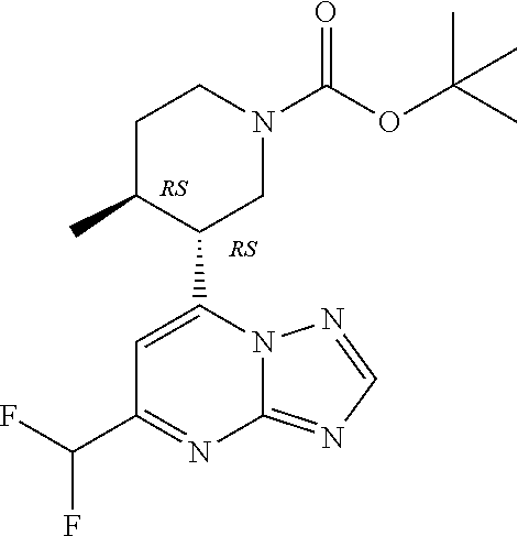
C1C(C)C(C2=CC(C(F)F)=NC3=NC=NN23)CN(C(OC(C)(C)C)=O)C1
